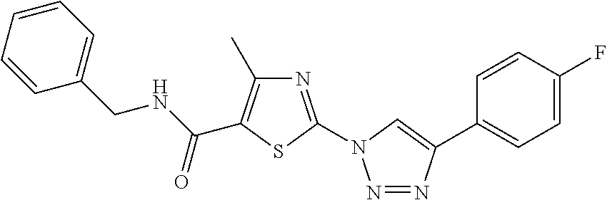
N1=C(N2N=NC(C3=CC=C(F)C=C3)=C2)SC(C(NCC2=CC=CC=C2)=O)=C1C
